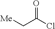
[Me]CC(Cl)=O
